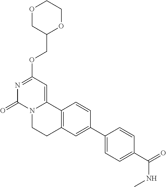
O1CC(COC2=NC(=O)N3C(=C2)C2=C(CC3)C=C(C3=CC=C(C(NC)=O)C=C3)C=C2)OCC1
